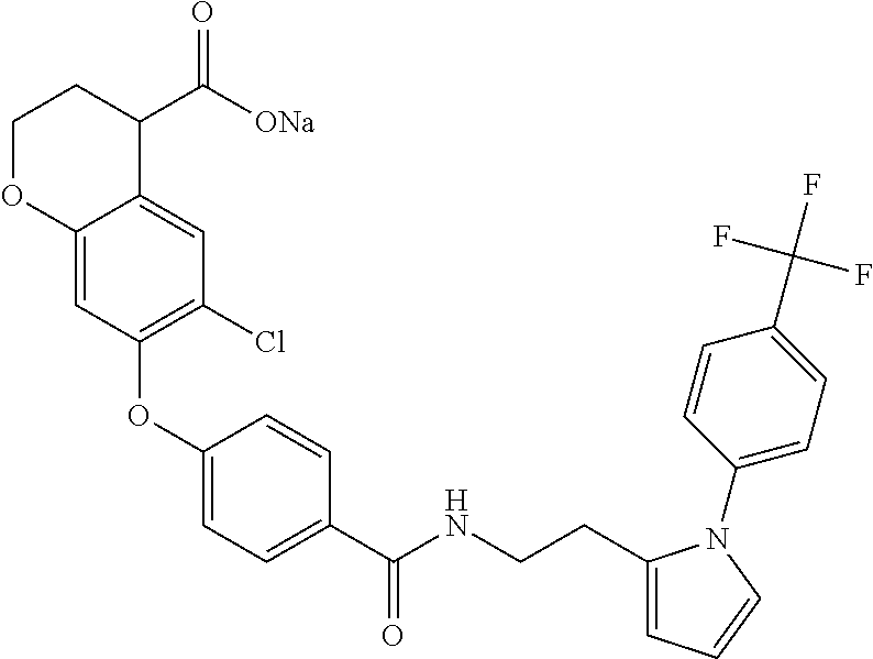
C12=CC(OC3=CC=C(C(NCCC4=CC=CN4C4=CC=C(C(F)(F)F)C=C4)=O)C=C3)=C(Cl)C=C1C(C([ONa])=O)CCO2
